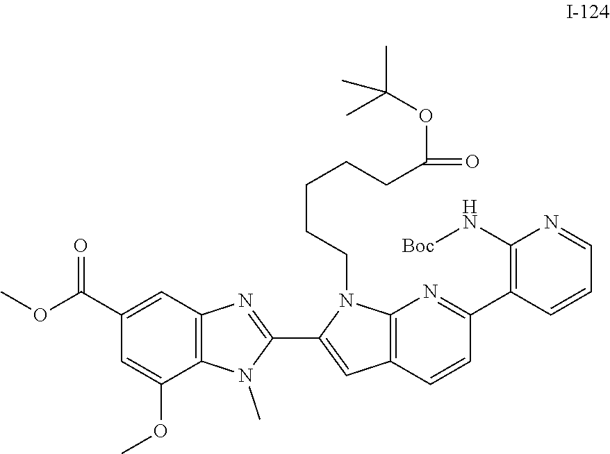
N(C1=C(C2=NC3=C(C=C(C4=NC5=C(N4C)C(OC)=CC(C(OC)=O)=C5)N3CCCCCC(OC(C)(C)C)=O)C=C2)C=CC=N1)[Boc]
